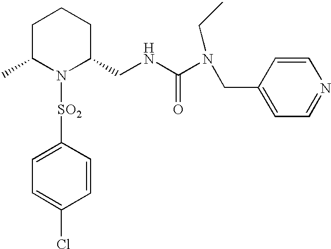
C1([SO2]N2C(CNC(N(CC3=CC=NC=C3)CC)=O)CCCC2C)=CC=C(Cl)C=C1
